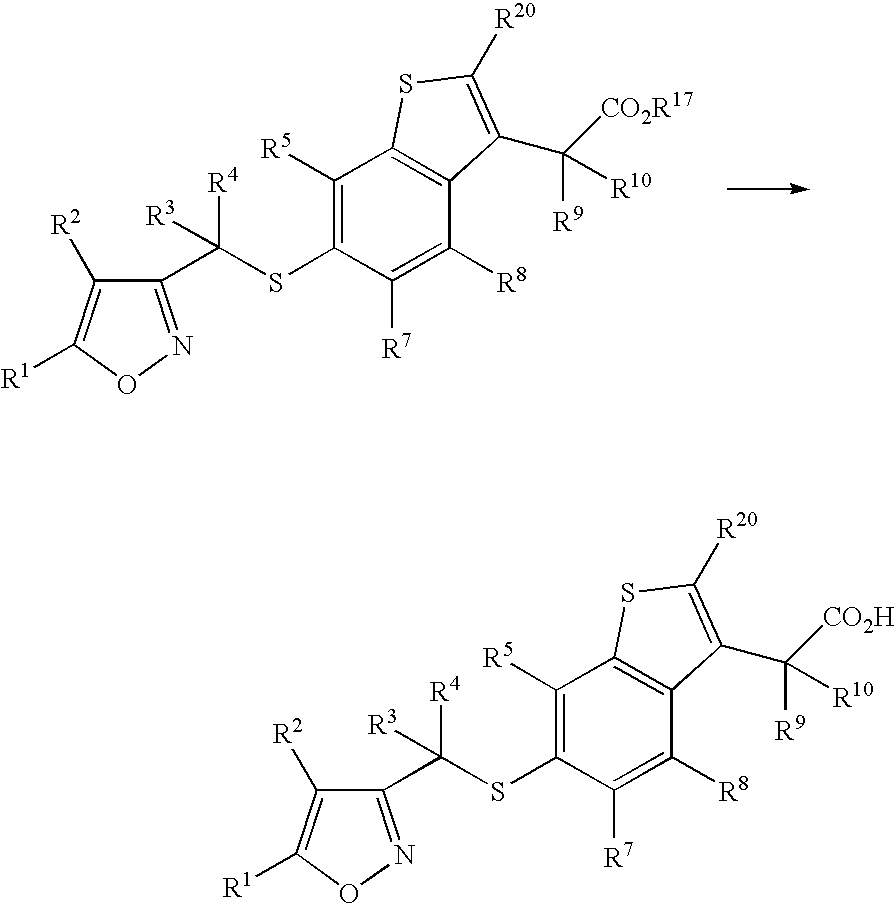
C1(C(SC2=C([R5])C3=C(C([R8])=C2[R7])C(C([CO2R17])([R9])[R10])=C([R20])S3)([R3])[R4])=NOC([R1])=C1[R2].C1(C(SC2=C([R5])C3=C(C([R8])=C2[R7])C(C([CO2H])([R9])[R10])=C([R20])S3)([R3])[R4])=NOC([R1])=C1[R2]
